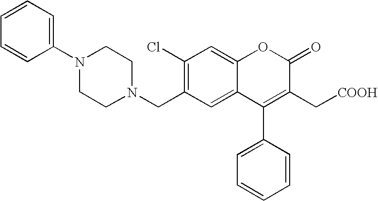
C1=C2C(=CC(Cl)=C1CN1CCN(C3=CC=CC=C3)CC1)OC(=O)C(C[COOH])=C2C1=CC=CC=C1
